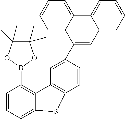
C1=CC=C2C(=C1B1OC(C)(C)C(C)(C)O1)C1=C(C=CC(C3=CC4=CC=CC=C4C4=CC=CC=C34)=C1)S2
